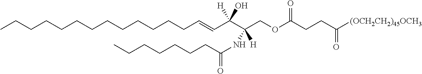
CCCCCCCCCCCCCC=CC(C(NC(=O)CCCCCCC)([H])COC(CCC([(OCH2CH2)45OCH3])=O)=O)([H])O
